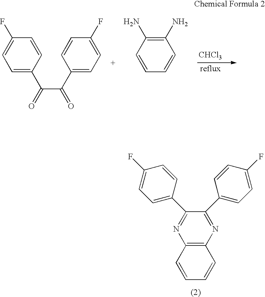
C1=C(C(C(=O)C2=CC=C(F)C=C2)=O)C=CC(F)=C1.[CHCl3].C1=CC(N)=C(N)C=C1.C1=CC2=C(C=C1)N=C(C1=CC=C(F)C=C1)C(C1=CC=C(F)C=C1)=N2
